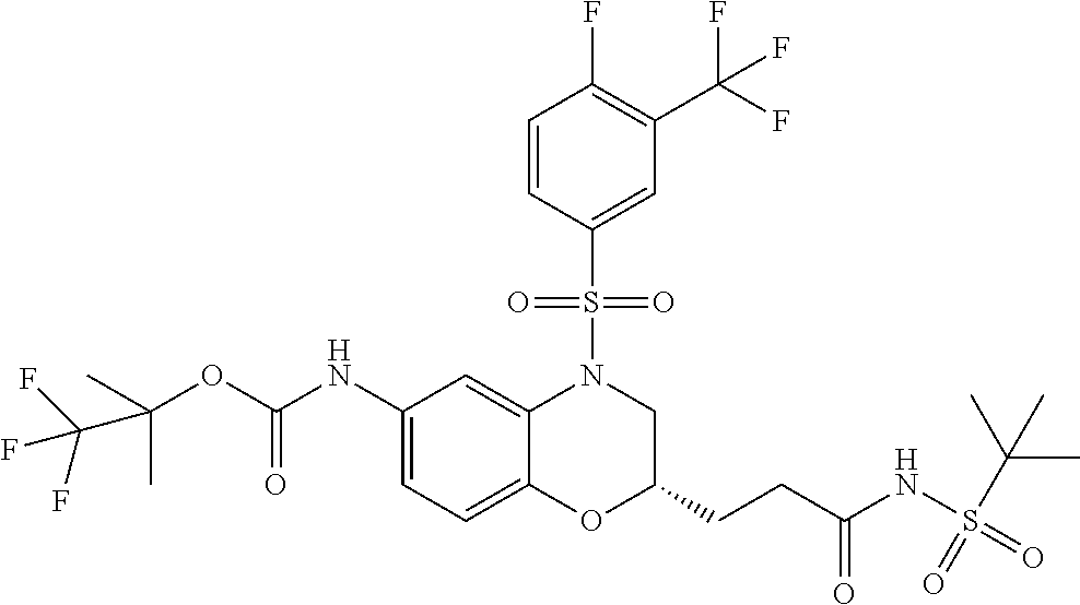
C(OC(NC1=CC=C2C(=C1)N(S(=O)(=O)C1=CC(C(F)(F)F)=C(F)C=C1)CC(CCC(NS(C(C)(C)C)(=O)=O)=O)O2)=O)(C)(C)C(F)(F)F
